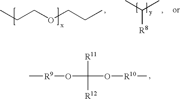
O(C([R11])(O[R10]C)[R12])[R9]C.CCCOCCC.CC(C)[R8]
